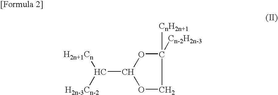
O1C([Cn-2H2n-3])([CnH2n+1])COC1C([H2n+1Cn])[H2n-3Cn-2]
